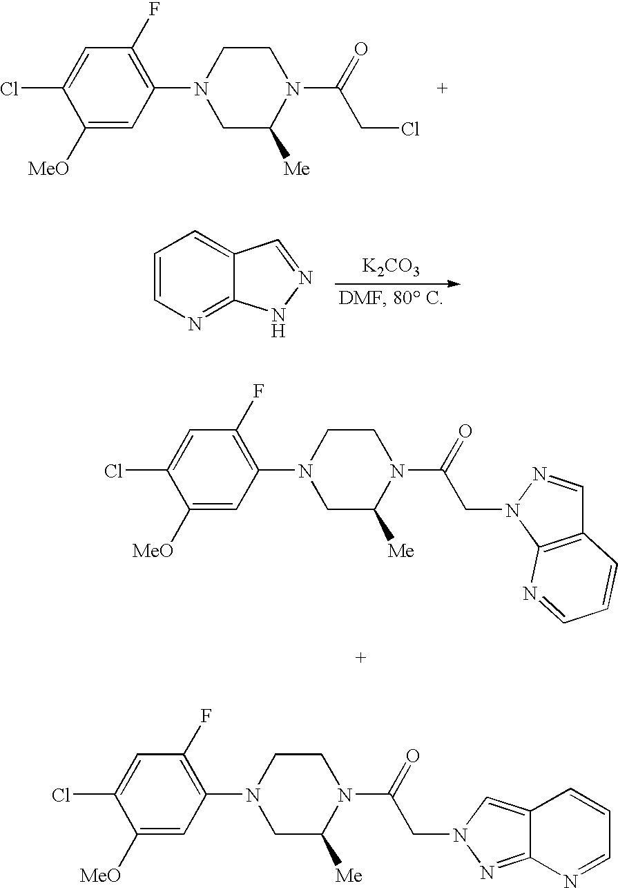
C1(F)=C(N2CC([Me])N(C(=O)CCl)CC2)C=C([MeO])C(Cl)=C1.[K2CO3].C1=CN=C2C(=C1)C=NN2.C1(F)=C(N2CC([Me])N(C(=O)CN3N=CC4=C3N=CC=C4)CC2)C=C([MeO])C(Cl)=C1.C1(F)=C(N2CC([Me])N(C(=O)CN3C=C4C(=N3)N=CC=C4)CC2)C=C([MeO])C(Cl)=C1
